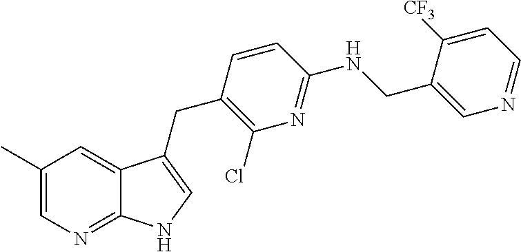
C1(C)=CN=C2C(=C1)C(CC1=C(Cl)N=C(NCC3=CN=CC=C3[CF3])C=C1)=CN2
